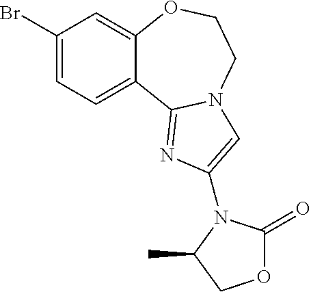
C1(Br)=CC=C2C(=C1)OCCN1C2=NC(N2C(=O)OCC2C)=C1
